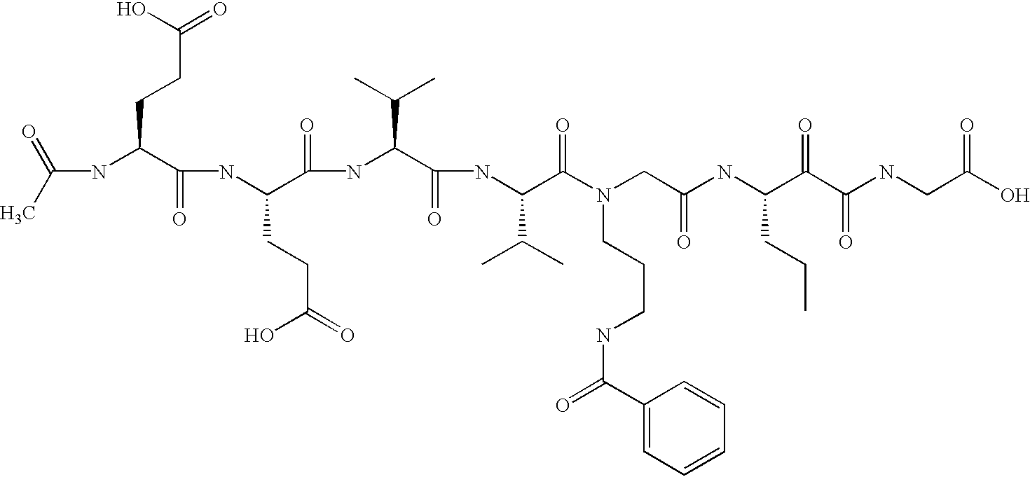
C(NC(C(NC(C(=O)NC(C(=O)NC(C(=O)N(CC(=O)NC(C(C(NCC(=O)O)=O)=O)CCC)CCCNC(=O)C1=CC=CC=C1)C(C)C)C(C)C)CCC(=O)O)=O)CCC(=O)O)(C)=O
